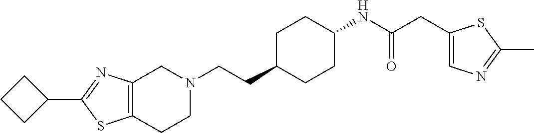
C12=C(CCN(CCC3CCC(NC(CC4=CN=C(C)S4)=O)CC3)C1)SC(C1CCC1)=N2
